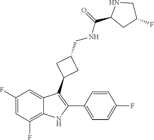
C1=CC(F)=CC=C1C1=C(C2CC(CNC(=O)C3CC(F)CN3)C2)C2=CC(F)=CC(F)=C2N1
